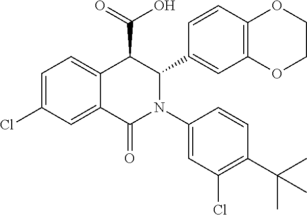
C1=C2C(=CC=C1Cl)C(C(=O)O)C(C1=CC3=C(C=C1)OCCO3)N(C1=CC(Cl)=C(C(C)(C)C)C=C1)C2=O
